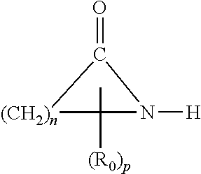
[(CH2)n]1C(C)([(R0)p])N([H])C1=O
